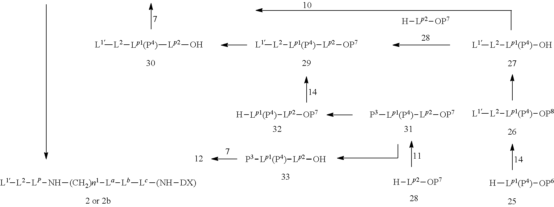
[L2]([L1])[Lp1(P4)][Lp2]O.[L2]([L1])[Lp1(P4)][Lp2][OP7].N([(CH2)n1][La][Lb][Lc][(NH][DX)])[LP][L2][L1].[H][Lp2][OP7].[L2]([L1])[Lp1(P4)]O.[L2]([L1])[Lp1(P4)][OP8].[H][Lp1(P4)][OP6].[Lp2]([H])[OP7].[H][Lp1(P4)][Lp2][OP7].[P3][Lp1(P4)][Lp2][OP7].[P3][Lp1(P4)][Lp2]O
